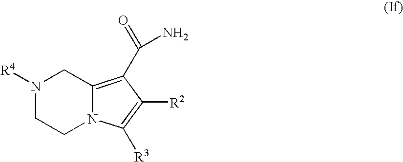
N1([R4])CCN2C(=C(C(N)=O)C([R2])=C2[R3])C1
